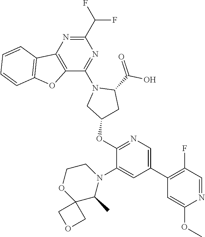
C12=C(C(N3CC(OC4=NC=C(C5=C(F)C=NC(OC)=C5)C=C4N4C(C)C5(OCC4)COC5)CC3C(=O)O)=NC(C(F)F)=N1)OC1=C2C=CC=C1
